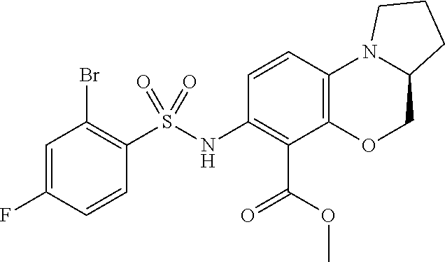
C1=C(F)C=CC(S(NC2=C(C(=O)OC)C3=C(C=C2)N2C(CO3)CCC2)(=O)=O)=C1Br
